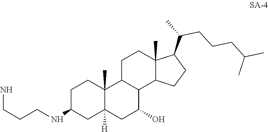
C1C2C(C3C(C)(C1)C(C(C)CCCC(C)C)CC3)C(O)CC1([H])C2(C)CCC(NCCCN)C1
